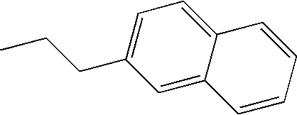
C1=C(CCC)C=C2C(=C1)C=CC=C2
